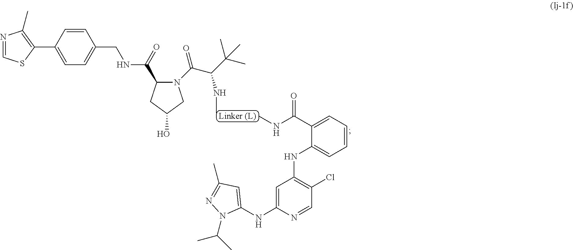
CNC(C(N1C(C(NCC2=CC=C(C3=C(C)N=CS3)C=C2)=O)CC(O)C1)=O)C(C)(C)C.CNC(C1=CC=CC=C1NC1=C(Cl)C=NC(NC2=CC(C)=NN2C(C)C)=C1)=O
